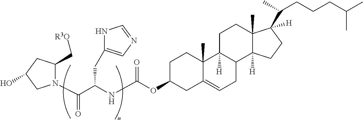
C1(C[R3O])CC(O)CN1C(C(NC(OC1CC2=CCC3C([H])(C2(C)CC1)CCC1(C)C3([H])CCC1(C(CCCC(C)C)C)[H])=O)CC1=CN=CN1)=O
